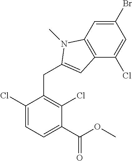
C1(Br)=CC2=C(C(Cl)=C1)C=C(CC1=C(Cl)C(C(OC)=O)=CC=C1Cl)N2C
